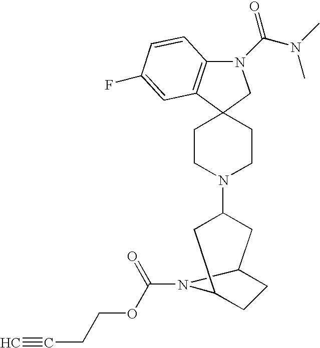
N1(C(N(C)C)=O)C2=C(C3(C1)CCN(C1CC4CCC(C1)N4C(=O)OCCC#C)CC3)C=C(F)C=C2
